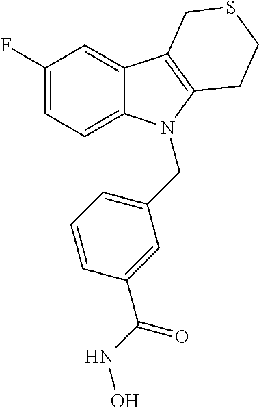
C1(F)=CC=C2C(=C1)C1=C(N2CC2=CC=CC(C(NO)=O)=C2)CCSC1
